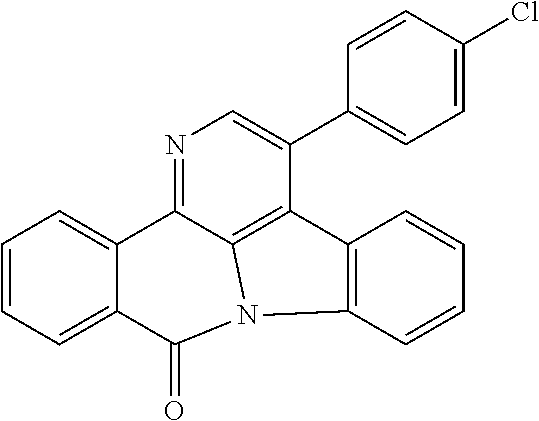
C1=CC=C2C(=C1)C1=NC=C(C3=CC=C(Cl)C=C3)C3=C1N(C2=O)C1=C3C=CC=C1
